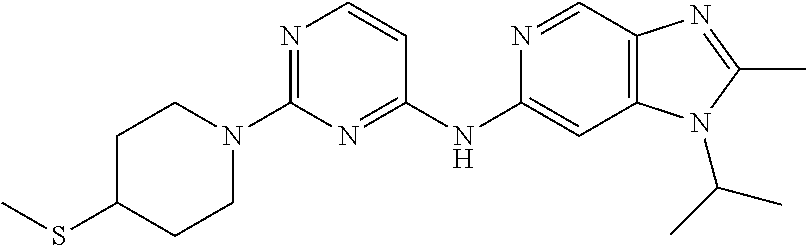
C1N(C2=NC=CC(NC3=CC4=C(C=N3)N=C(C)N4C(C)C)=N2)CCC(SC)C1
